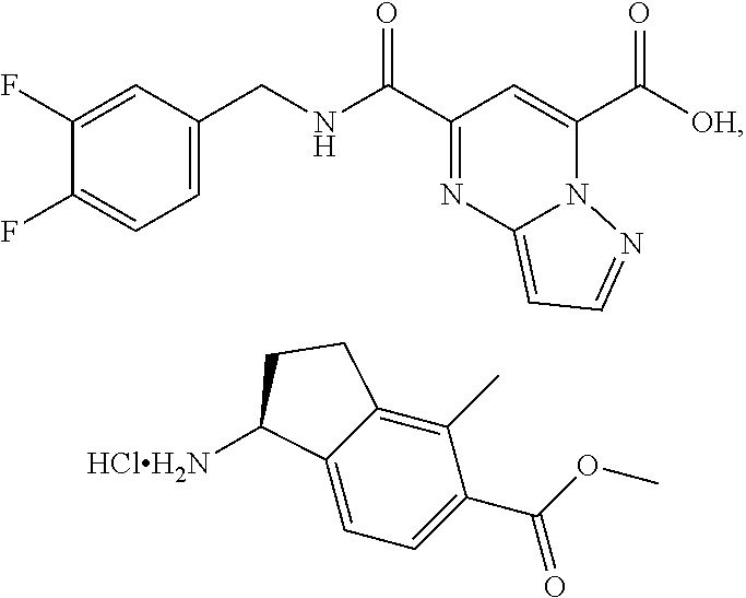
C12=CC=C(C(OC)=O)C(C)=C1CCC2[HClH2N].C(=O)([OH])C1=CC(C(=O)NCC2=CC=C(F)C(F)=C2)=NC2=CC=NN21
